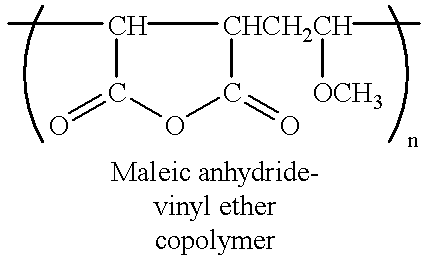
C1(C)C(=O)OC(=O)[CHCH2CH]1([OCH3])C
